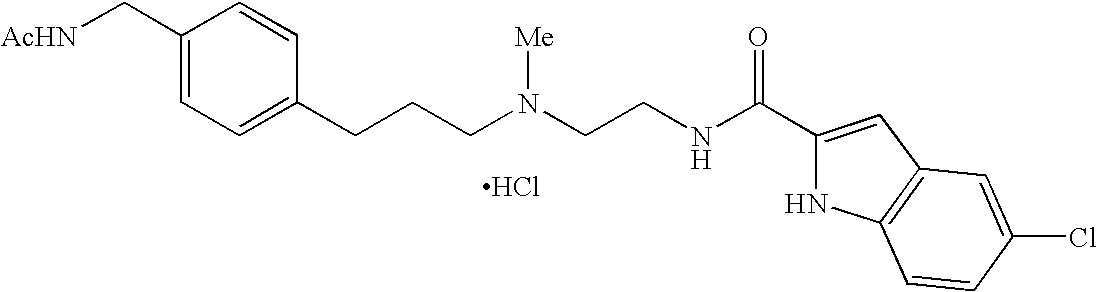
C1(C[AcHN])=CC=C(CCCN(CCNC(C2=CC3=C(N2)C=CC(Cl)=C3)=O)[Me])C=C1.Cl
